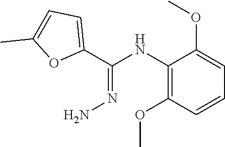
C1(NC(=NN)C2=CC=C(C)O2)=C(OC)C=CC=C1OC
